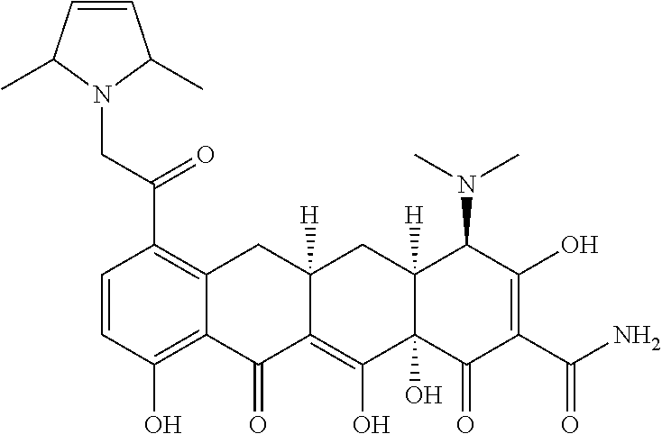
C1=CC(O)=C2C(=C1C(CN1C(C)C=CC1C)=O)CC1([H])C(=C(O)C3(O)C([H])(C1)C(N(C)C)C(O)=C(C(N)=O)C3=O)C2=O
